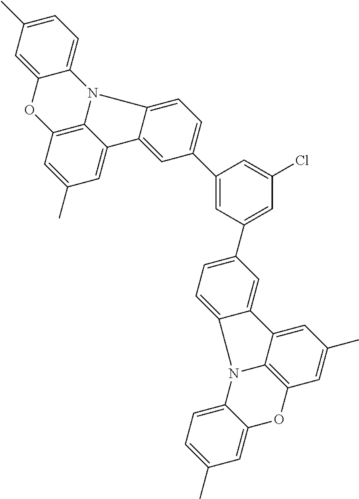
C1(C2=CC=C3C(=C2)C2=CC(C)=CC4=C2N3C2=CC=C(C)C=C2O4)=CC(C2=CC=C3C(=C2)C2=CC(C)=CC4=C2N3C2=CC=C(C)C=C2O4)=CC(Cl)=C1
